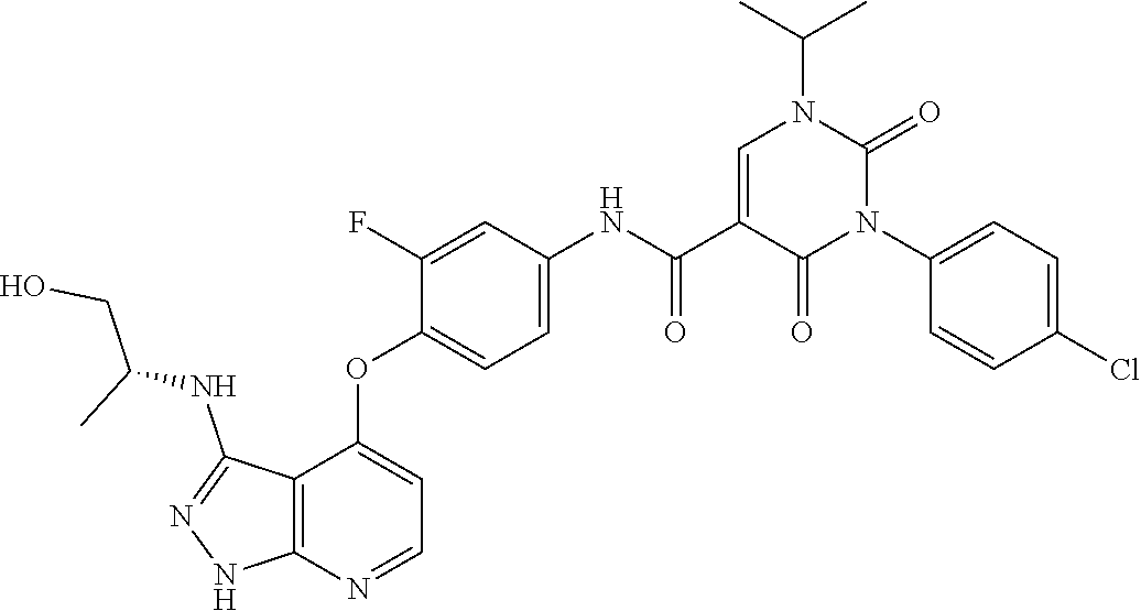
N1=C(NC(CO)C)C2=C(N=CC=C2OC2=CC=C(NC(C3=CN(C(C)C)C(=O)N(C4=CC=C(Cl)C=C4)C3=O)=O)C=C2F)N1
